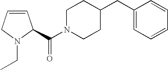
C(N1CCC(CC2=CC=CC=C2)CC1)(=O)C1C=CCN1CC
